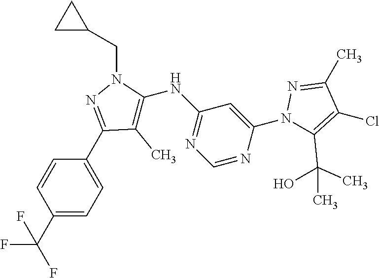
C1=CC(C(F)(F)F)=CC=C1C1=NN(CC2CC2)C(NC2=NC=NC(N3C(C(O)(C)C)=C(Cl)C(C)=N3)=C2)=C1C
